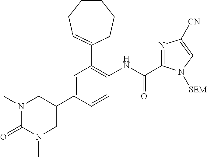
N1(C)C(=O)N(C)CC(C2=CC(C3=CCCCCC3)=C(NC(C3=NC([CN])=CN3[SEM])=O)C=C2)C1
